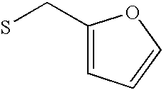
C1(CS)=CC=CO1
